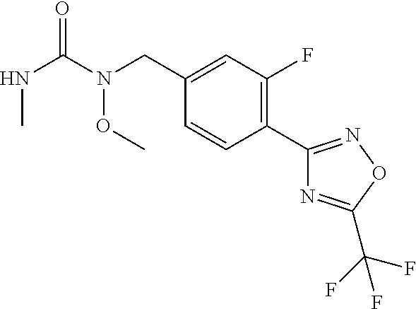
C1(CN(C(NC)=O)OC)=CC(F)=C(C2=NOC(C(F)(F)F)=N2)C=C1
